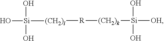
[R]([(CH2)k][Si]([OH])(O)O)[(CH2)l][Si](O)(O)O
